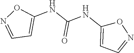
C1(NC(NC2=CC=NO2)=O)=CC=NO1
